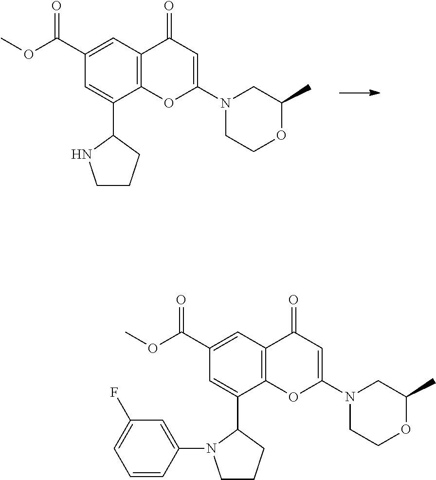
N1(C2=CC(=O)C3=C(O2)C(C2NCCC2)=CC(C(OC)=O)=C3)CCOC(C)C1.N1(C2=CC(=O)C3=C(O2)C(C2N(C4=CC(F)=CC=C4)CCC2)=CC(C(OC)=O)=C3)CCOC(C)C1
